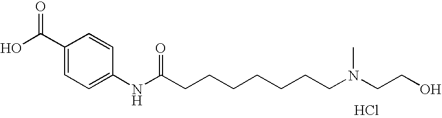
OC(C1=CC=C(NC(CCCCCCCN(CCO)C)=O)C=C1)=O.Cl
